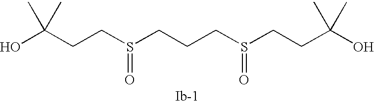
OC(CCS(CCCS(CCC(O)(C)C)=O)=O)(C)C
